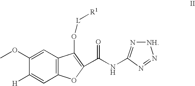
C1(OC)=CC2=C(C=C1[H])OC(C(NC1=N[NH]N=N1)=O)=C2O[L][R1]
